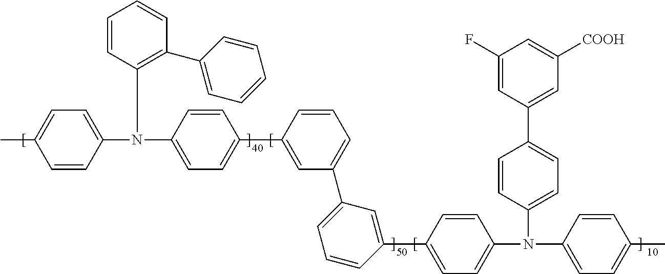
CC1=CC=C(N(C2=CC=C(C3=CC(C4=CC=CC(C5=CC=C(N(C6=CC=C(C)C=C6)C6=CC=C(C7=CC([COOH])=CC(F)=C7)C=C6)C=C5)=C4)=CC=C3)C=C2)C2=C(C3=CC=CC=C3)C=CC=C2)C=C1
